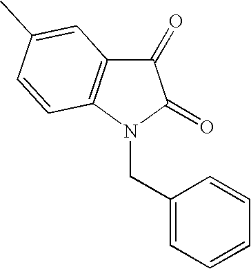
C1(CN2C(=O)C(=O)C3=C2C=CC(C)=C3)=CC=CC=C1
